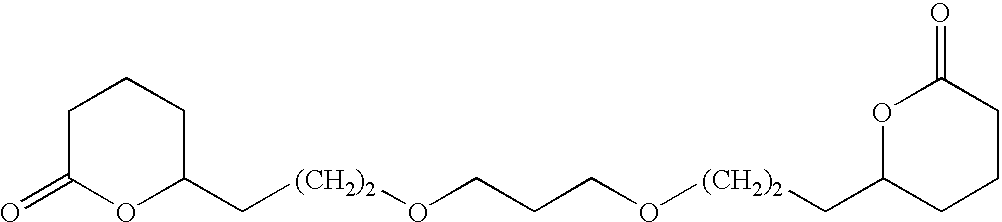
C([(CH2)2]OCCCO[(CH2)2]CC1CCCC(=O)O1)C1CCCC(=O)O1
